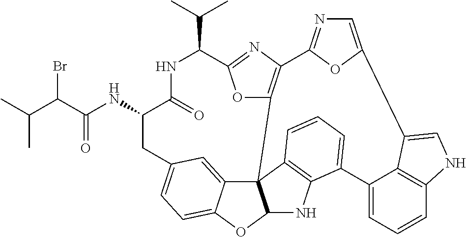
C(=O)(NC1C(=O)NC(C(C)C)C2=NC3=C(O2)C24C5=CC(=CC=C5OC2NC2=C4C=CC=C2C2=CC=CC4=C2C(=CN4)C2=CN=C3O2)C1)C(C(C)C)Br
